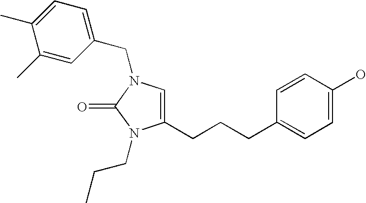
C1(CCCC2=CC=C(O)C=C2)=CN(CC2=CC=C(C)C(C)=C2)C(=O)N1CCC
